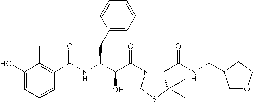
C1(O)=CC=CC(C(NC(C(C(=O)N2C(C(NCC3COCC3)=O)C(C)(C)SC2)O)CC2=CC=CC=C2)=O)=C1C
